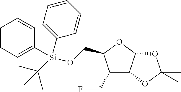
C1(CF)C2C(OC1CO[Si](C(C)(C)C)(C1=CC=CC=C1)C1=CC=CC=C1)OC(C)(C)O2
